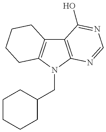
C12=C(N(CC3CCCCC3)C3=C1CCCC3)N=CN=C2O
